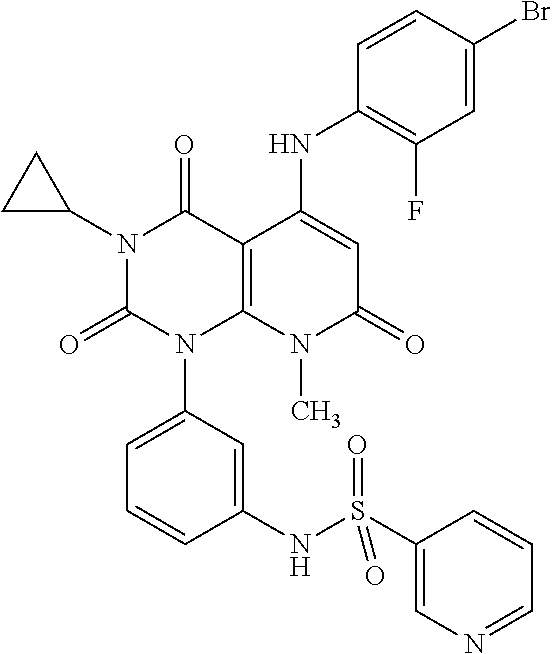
N1(C2CC2)C(=O)N(C2=CC=CC(NS(C3=CN=CC=C3)(=O)=O)=C2)C2=C(C1=O)C(NC1=C(F)C=C(Br)C=C1)=CC(=O)N2C
